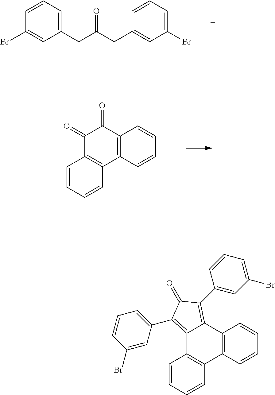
C1=C(CC(=O)CC2=CC(Br)=CC=C2)C=C(Br)C=C1.C12=C(C=CC=C1)C1=C(C(=O)C2=O)C=CC=C1.C12=C(C=CC=C1)C1=C(C3=C(C4=CC=CC(Br)=C4)C(=O)C(C4=CC(Br)=CC=C4)=C23)C=CC=C1
